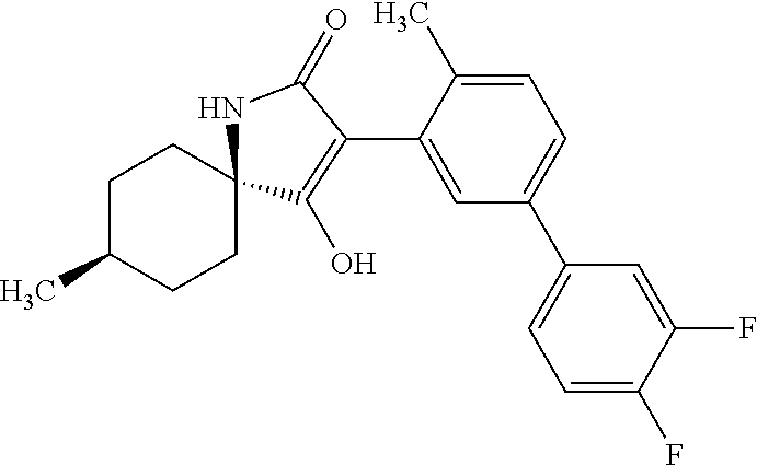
C1C(C)CCC2(C1)C(O)=C(C1=CC(C3=CC=C(F)C(F)=C3)=CC=C1C)C(=O)N2
